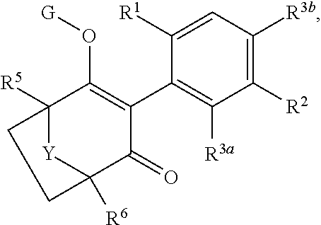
C1([R1])=CC([R3b])=C([R2])C([R3a])=C1C1=C(O[G])C2([R5])CCC([R6])(C1=O)[Y]2
